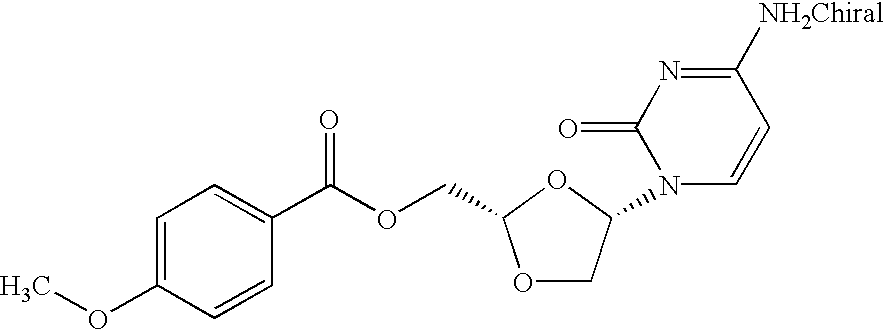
O1CC(N2C=CC([NH2Chiral])=NC2=O)OC1COC(C1=CC=C(OC)C=C1)=O
